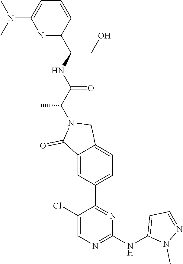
N1=C(C(NC(C(N2C(=O)C3=CC(C4=NC(NC5=CC=NN5C)=NC=C4Cl)=CC=C3C2)C)=O)CO)C=CC=C1N(C)C
